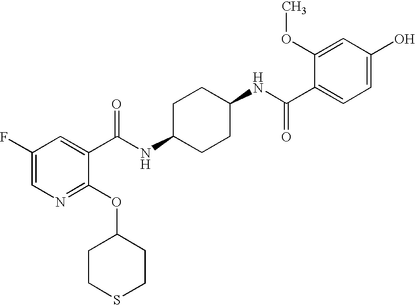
C1(F)=CN=C(OC2CCSCC2)C(C(NC2CCC(NC(C3=CC=C(O)C=C3OC)=O)CC2)=O)=C1
